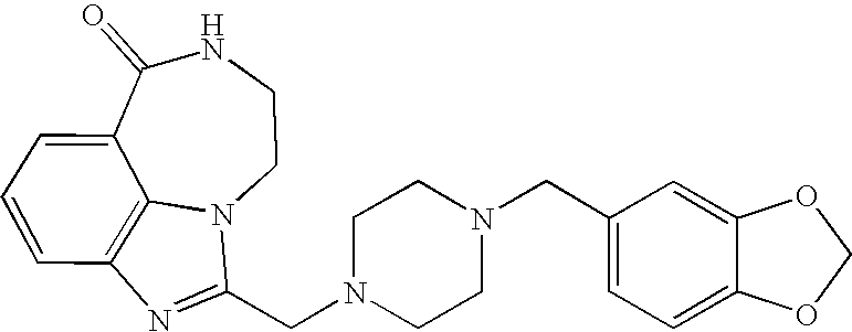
C1(=O)C2=CC=CC3=C2N(CCN1)C(CN1CCN(CC2=CC=C4C(=C2)OCO4)CC1)=N3
